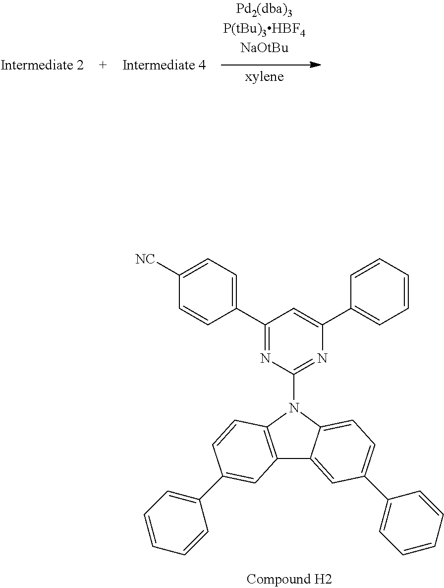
[NC]C1=CC=C(C2=NC(N3C4=C(C5=CC(C6=CC=CC=C6)=CC=C35)C=C(C3=CC=CC=C3)C=C4)=NC(C3=CC=CC=C3)=C2)C=C1
